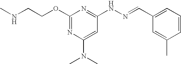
C1(OCCNC)=NC(N(C)C)=CC(NN=CC2=CC=CC(C)=C2)=N1
